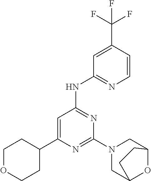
N1=C(N2CC3OC(C2)CC3)N=C(NC2=NC=CC(C(F)(F)F)=C2)C=C1C1CCOCC1
